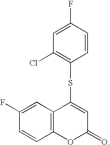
C12=C(C=C(F)C=C1)C(SC1=C(Cl)C=C(F)C=C1)=CC(=O)O2
